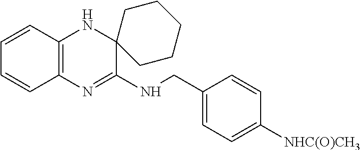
C1=CC2=C(C=C1)N=C(NCC1=CC=C([NHC(O)CH3])C=C1)C1(N2)CCCCC1
